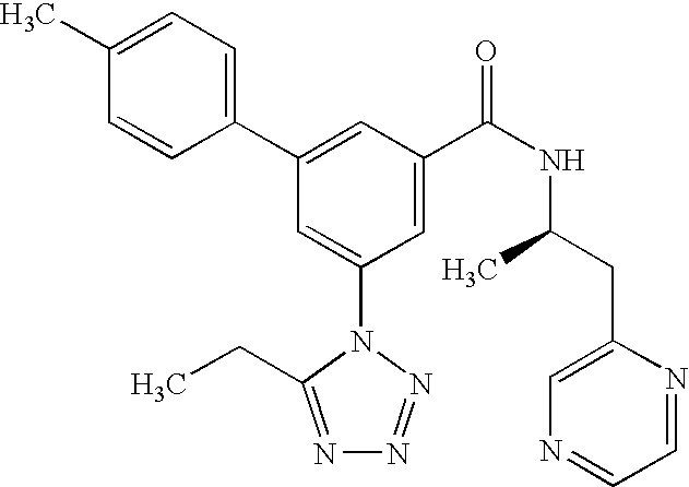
C1(C2=CC(C(NC(C)CC3=CN=CC=N3)=O)=CC(N3C(CC)=NN=N3)=C2)=CC=C(C)C=C1
